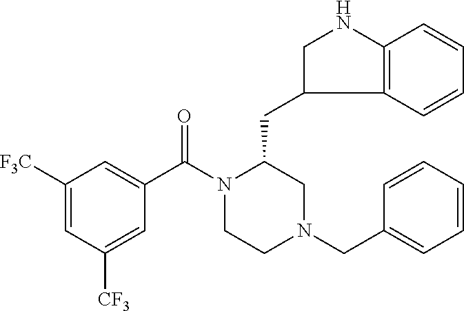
C1([F3C])=CC([CF3])=CC(C(N2C(CC3C4=C(NC3)C=CC=C4)CN(CC3=CC=CC=C3)CC2)=O)=C1
